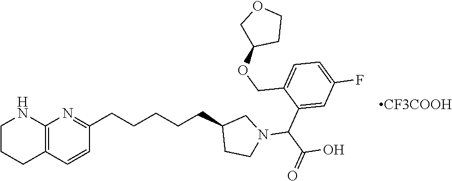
C1=C(COC2COCC2)C(C(N2CC(CCCCCC3=NC4=C(C=C3)CCCN4)CC2)C(=O)O)=CC(F)=C1
